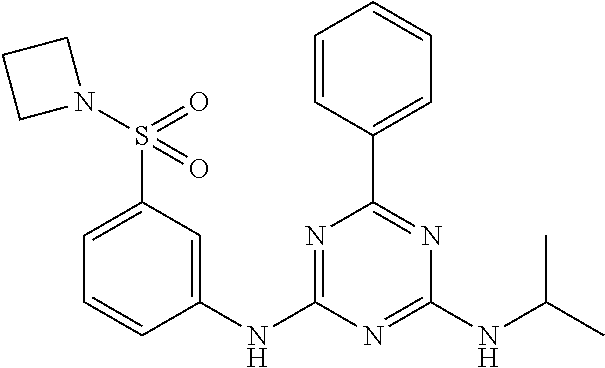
N1=C(NC2=CC(S(=O)(N3CCC3)=O)=CC=C2)N=C(NC(C)C)N=C1C1=CC=CC=C1
